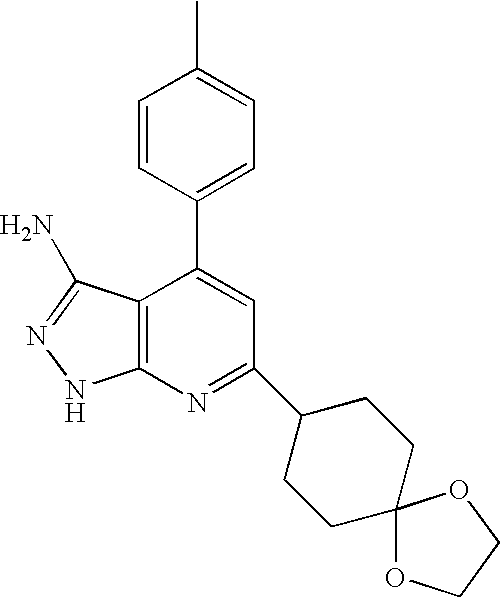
C12=C(C(C3=CC=C(C)C=C3)=CC(C3CCC4(CC3)OCCO4)=N1)C(N)=NN2
